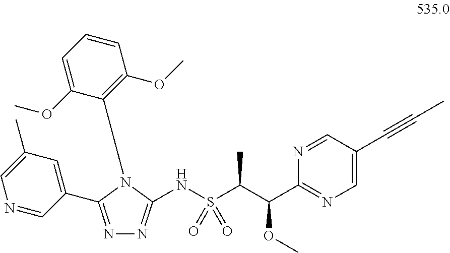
N1=C(C2=CC(C)=CN=C2)N(C2=C(OC)C=CC=C2OC)C(NS(C(C(C2=NC=C(C#CC)C=N2)OC)C)(=O)=O)=N1
